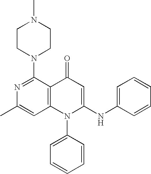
C1=C(C)N=C(N2CCN(C)CC2)C2=C1N(C1=CC=CC=C1)C(NC1=CC=CC=C1)=CC2=O
